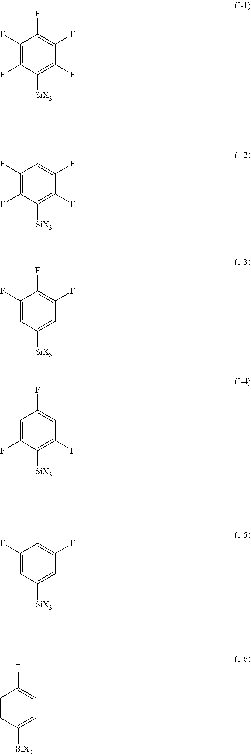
C1(F)=C(F)C([SiX3])=C(F)C(F)=C1F.C1(F)=C(F)C([SiX3])=C(F)C(F)=C1.C1(F)=CC([SiX3])=CC(F)=C1F.C1=C(F)C([SiX3])=C(F)C=C1F.C1(F)=CC([SiX3])=CC(F)=C1.C1=CC([SiX3])=CC=C1F
